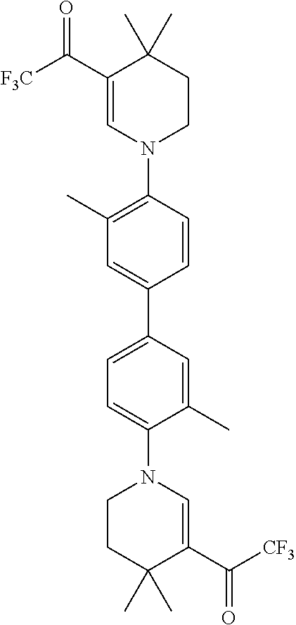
C1(C([F3C])=O)=CN(C2=C(C)C=C(C3=CC=C(N4CCC(C)(C)C(C([CF3])=O)=C4)C(C)=C3)C=C2)CCC1(C)C
